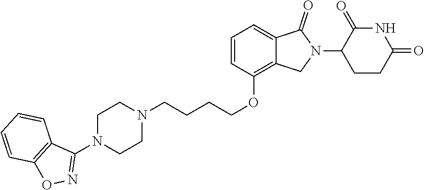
C(CCOC1=C2C(=CC=C1)C(=O)N(C1CCC(=O)NC1=O)C2)CN1CCN(C2=NOC3=C2C=CC=C3)CC1
